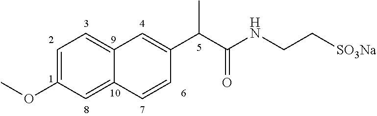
C12=CC=C(OC)C=C1C=CC(C(C(NCC[SO3Na])=O)C)=C2
